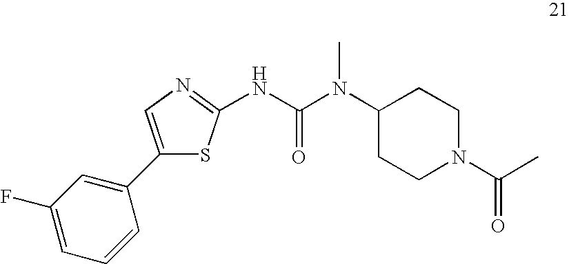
N(C(N(C)C1CCN(C(C)=O)CC1)=O)C1=NC=C(C2=CC(F)=CC=C2)S1
